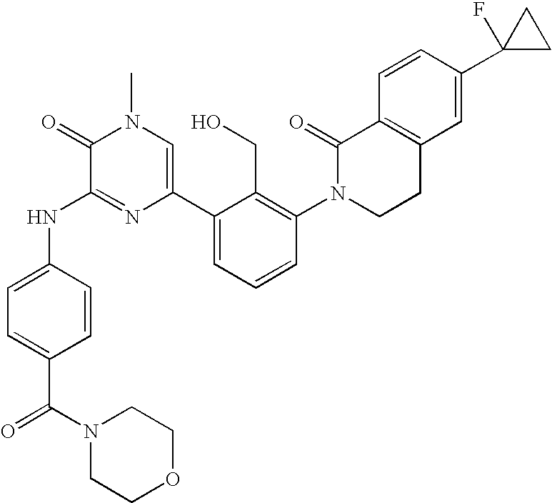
N(C1=NC(C2=CC=CC(N3CCC4=C(C3=O)C=CC(C3(F)CC3)=C4)=C2CO)=CN(C)C1=O)C1=CC=C(C(N2CCOCC2)=O)C=C1
